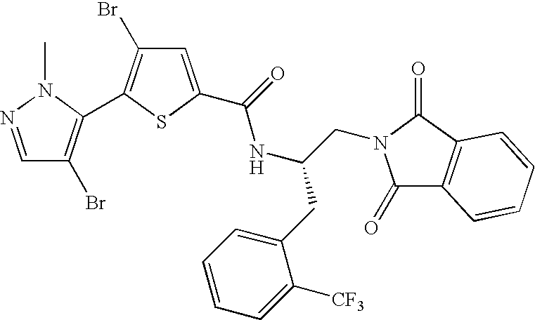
C1=C(C(=O)NC(CN2C(=O)C3=C(C2=O)C=CC=C3)CC2=CC=CC=C2[CF3])SC(C2=C(Br)C=NN2C)=C1Br
